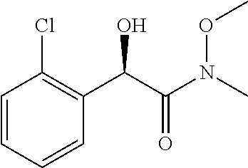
C1=CC=CC(C(C(=O)N(C)OC)O)=C1Cl
